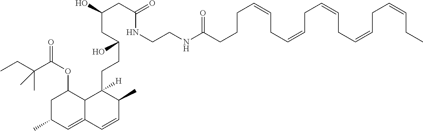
C(C)C(C(OC1CC(C)C=C2C1C([H])(CCC(CC(O)CC(=O)NCCNC(CCCC=CCC=CCC=CCC=CCC=CCC)=O)O)C(C)C=C2)=O)(C)C
